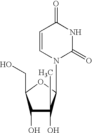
C1(O)C(O)(C)C(N2C(=O)NC(=O)C=C2)OC1CO
